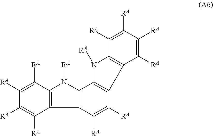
C12=C(C([RA])=C([RA])C3=C1N([RA])C1=C3C([RA])=C([RA])C([RA])=C1[RA])C1=C(N2[RA])C([RA])=C([RA])C([RA])=C1[RA]
